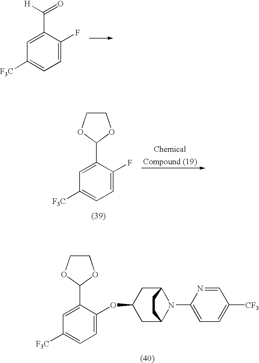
C1=C(C([H])=O)C(F)=CC=C1[F3C].C1=C(C2OCCO2)C(F)=CC=C1[F3C].C1=C(C2OCCO2)C(OC2CC3N(C4=CC=C([CF3])C=N4)C(C2)CC3)=CC=C1[F3C]
